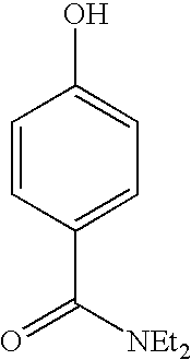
C1=CC(C([NEt2])=O)=CC=C1O
